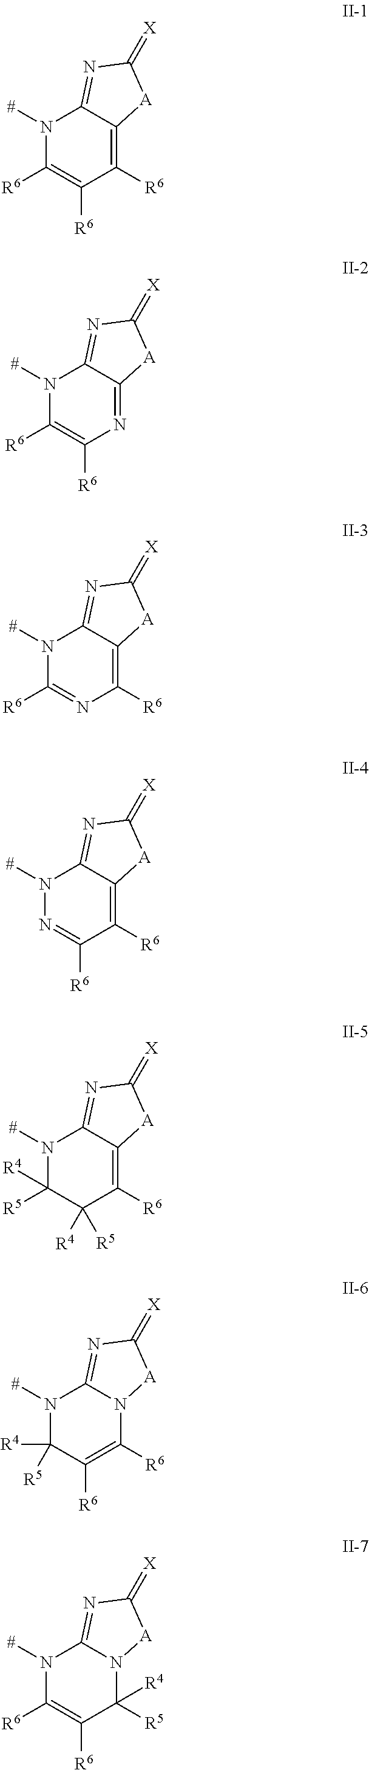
N1([#])C([R6])=C([R6])C([R6])=C2C1=NC(=[X])[A]2.N1([#])C([R6])=C([R6])N=C2C1=NC(=[X])[A]2.N1([#])C([R6])=NC([R6])=C2C1=NC(=[X])[A]2.N1([#])N=C([R6])C([R6])=C2C1=NC(=[X])[A]2.N1([#])C([R4])([R5])C([R4])([R5])C([R6])=C2C1=NC(=[X])[A]2.N1([#])C([R4])([R5])C([R6])=C([R6])N2C1=NC(=[X])[A]2.N1([#])C([R6])=C([R6])C([R4])([R5])N2C1=NC(=[X])[A]2
